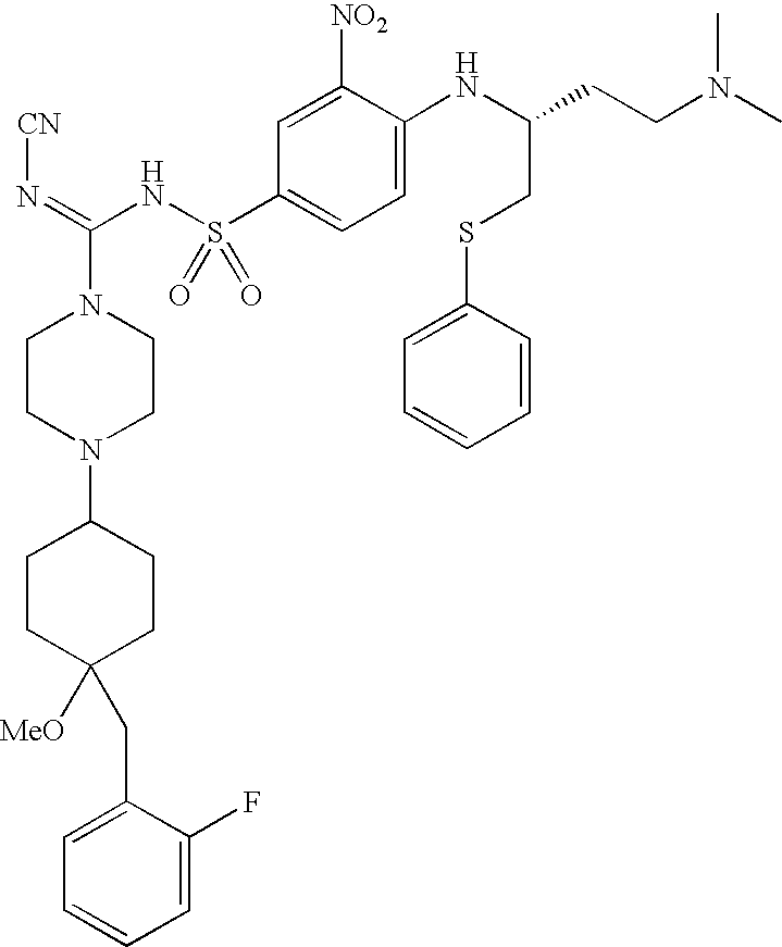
C1CN(C2CCC([MeO])(CC3=CC=CC=C3F)CC2)CCN1C(=N[CN])NS(C1=CC=C(NC(CSC2=CC=CC=C2)CCN(C)C)C([NO2])=C1)(=O)=O
